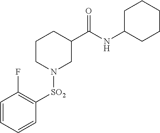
C1CN([SO2]C2=C(F)C=CC=C2)CC(C(NC2CCCCC2)=O)C1
